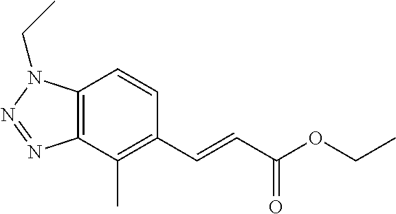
C12=C(C(C)=C(C=CC(OCC)=O)C=C1)N=NN2CC
